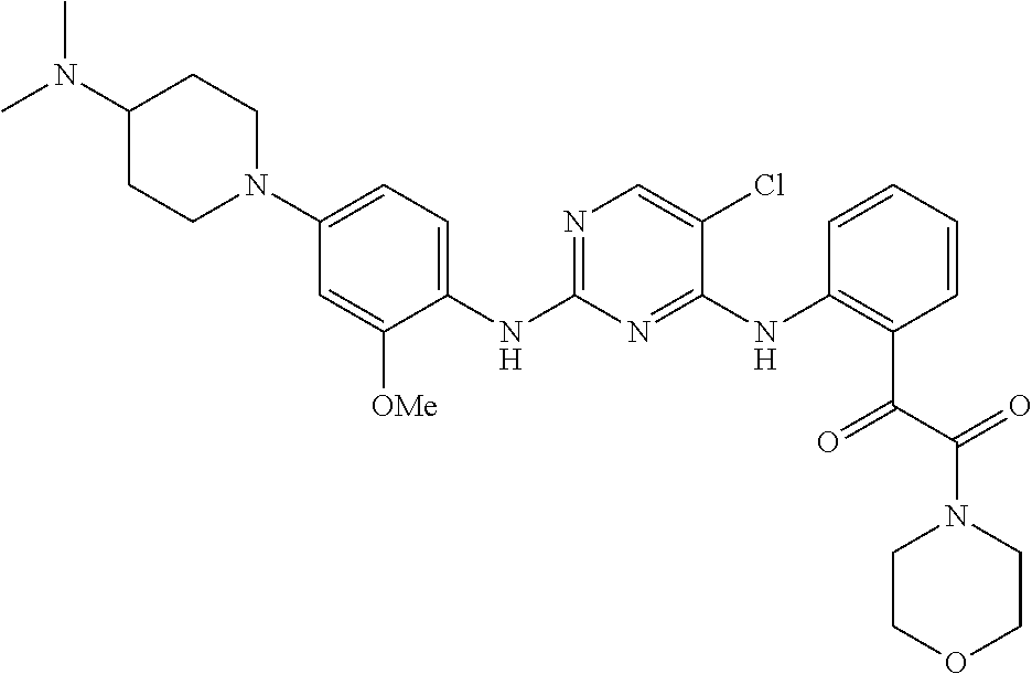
C1(N(C)C)CCN(C2=CC=C(NC3=NC=C(Cl)C(NC4=C(C(=O)C(=O)N5CCOCC5)C=CC=C4)=N3)C([OMe])=C2)CC1
